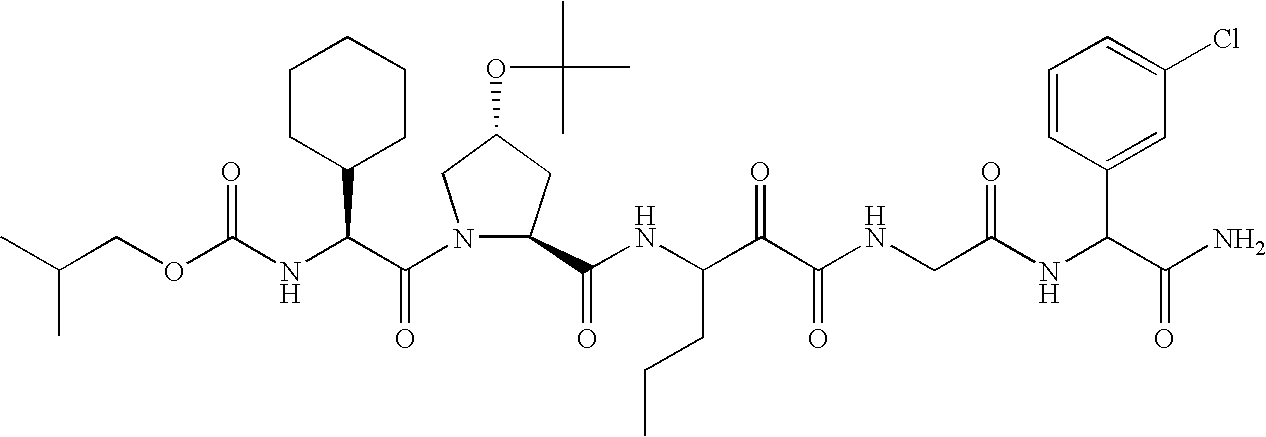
C(OC(NC(C(N1C(C(NC(C(C(NCC(NC(C(N)=O)C2=CC(Cl)=CC=C2)=O)=O)=O)CCC)=O)CC(OC(C)(C)C)C1)=O)C1CCCCC1)=O)C(C)C
